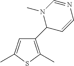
C1=C(C)SC(C)=C1C1C=CN=CN1C
